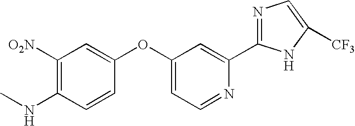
C1([O2N])=C(NC)C=CC(OC2=CC=NC(C3=NC=C([CF3])N3)=C2)=C1
